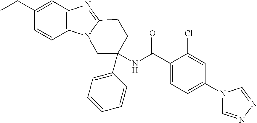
C12=C(C=C(CC)C=C1)N=C1N2CC(NC(C2=CC=C(N3C=NN=C3)C=C2Cl)=O)(C2=CC=CC=C2)CC1
